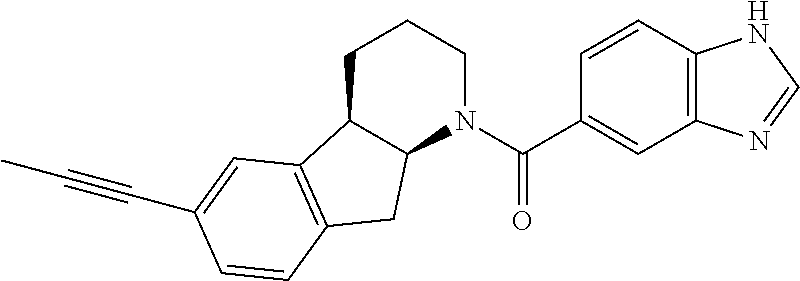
C1C2C(N(C(C3=CC4=C(C=C3)NC=N4)=O)CC1)CC1=C2C=C(C#CC)C=C1
